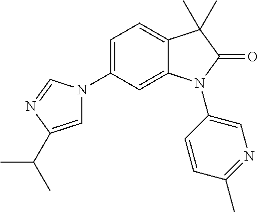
C1=C(N2C=C(C(C)C)N=C2)C=C2C(=C1)C(C)(C)C(=O)N2C1=CN=C(C)C=C1
